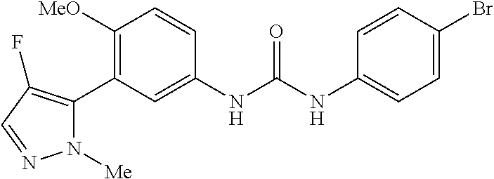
C1([OMe])=C(C2=C(F)C=NN2[Me])C=C(NC(=O)NC2=CC=C(Br)C=C2)C=C1
